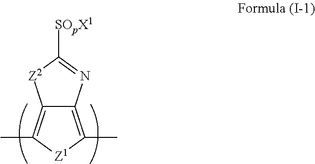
C12=C(C)[Z1]C(C)=C1N=C([SOpX1])[Z2]2
